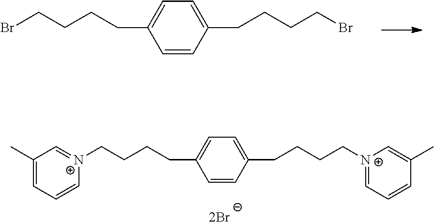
C1=CC(CCCCBr)=CC=C1CCCCBr.C1=CC(CCCC[N+]2=CC=CC(C)=C2)=CC=C1CCCC[N+]1=CC(C)=CC=C1.[2Br]
